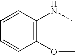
C1=CC(NC)=C(OC)C=C1
